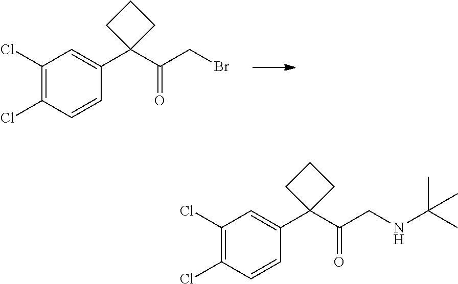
C1(Cl)=C(Cl)C=CC(C2(C(CNC(C)(C)C)=O)CCC2)=C1.C1(Cl)=C(Cl)C=CC(C2(C(CBr)=O)CCC2)=C1
